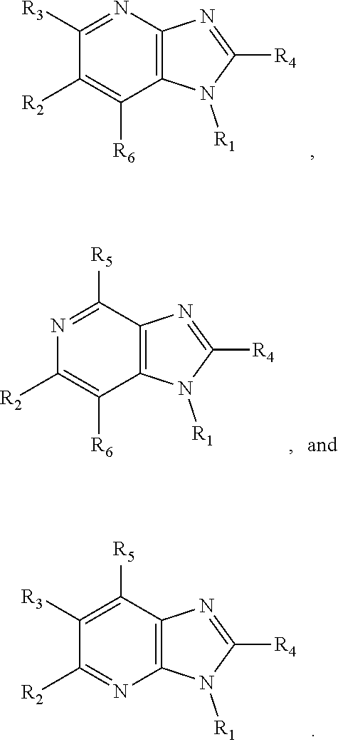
N1=C([R3])C([R2])=C([R6])C2=C1N=C([R4])N2[R1].C1([R5])=NC([R2])=C([R6])C2=C1N=C([R4])N2[R1].C1([R5])=C([R3])C([R2])=NC2=C1N=C([R4])N2[R1]
